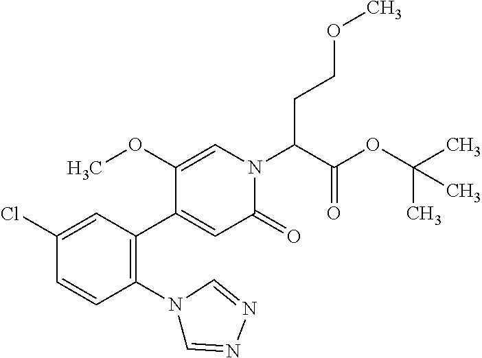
C1(Cl)=CC(C2=CC(=O)N(C(C(=O)OC(C)(C)C)CCOC)C=C2OC)=C(N2C=NN=C2)C=C1
